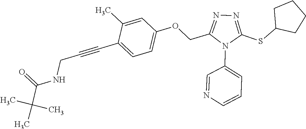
C1=C(C)C(C#CCNC(=O)C(C)(C)C)=CC=C1OCC1=NN=C(SC2CCCC2)N1C1=CC=CN=C1
